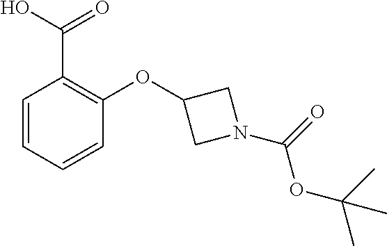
C1=CC=CC(OC2CN(C(OC(C)(C)C)=O)C2)=C1C(O)=O
